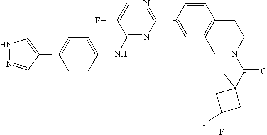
C1C(F)(F)CC1(C)C(N1CCC2=C(C=C(C3=NC=C(F)C(NC4=CC=C(C5=CNN=C5)C=C4)=N3)C=C2)C1)=O
